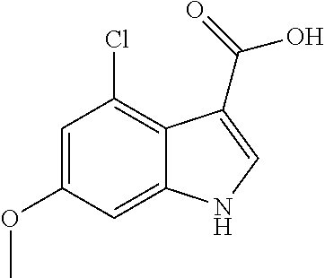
C1=C(OC)C=C2C(=C1Cl)C(C(=O)O)=CN2
